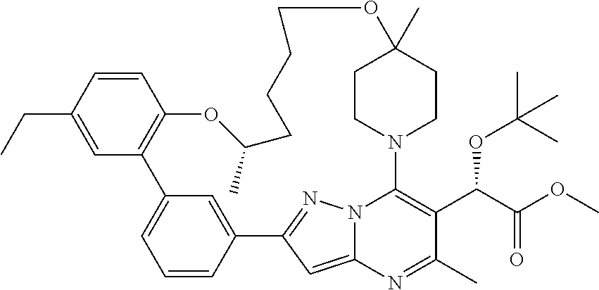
C1=CC(CC)=CC2=C1OC(C)CCCCOC1(C)CCN(C3=C(C(OC(C)(C)C)C(=O)OC)C(C)=NC4=CC(=NN43)C3=CC2=CC=C3)CC1
